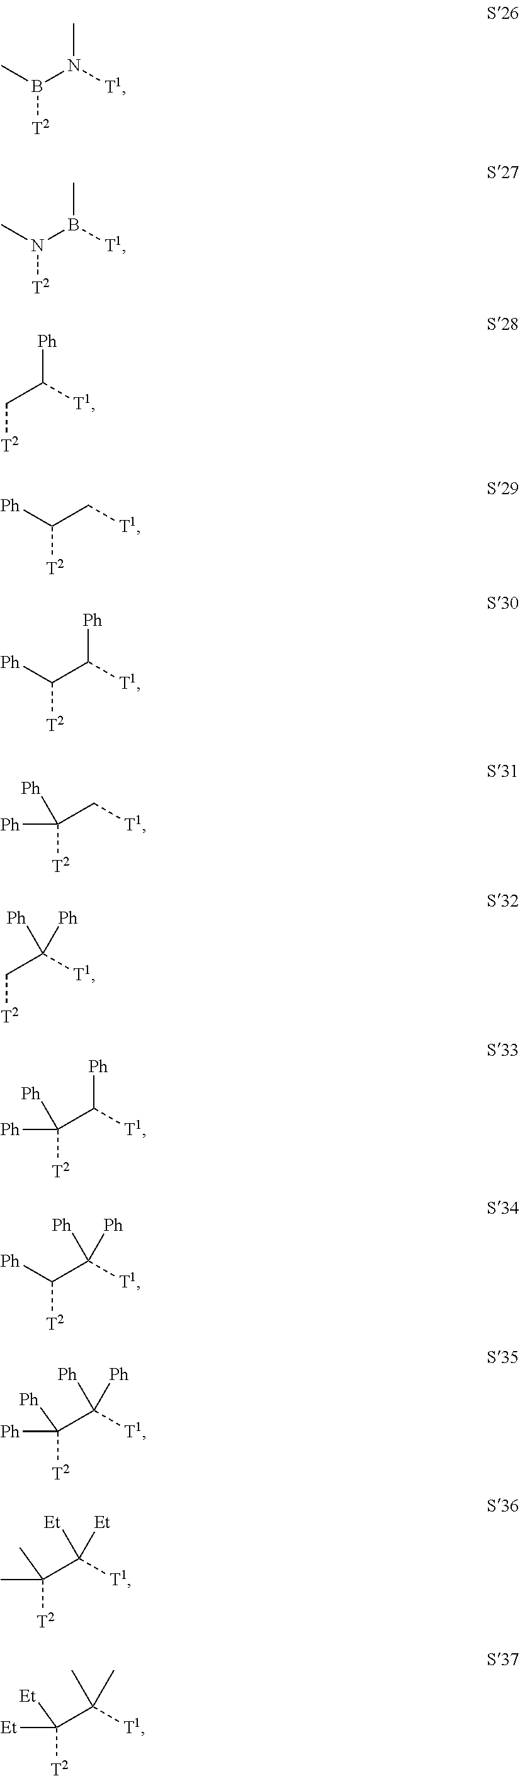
B(N([T1])C)([T2])C.N(B([T1])C)([T2])C.C(C([T1])[Ph])[T2].C(C[T1])([T2])[Ph].C(C([T1])[Ph])([T2])[Ph].C(C[T1])([T2])([Ph])[Ph].C(C([T1])([Ph])[Ph])[T2].C(C([T1])[Ph])([T2])([Ph])[Ph].C(C([T1])([Ph])[Ph])([T2])[Ph].C(C([T1])([Ph])[Ph])([T2])([Ph])[Ph].C(C([T1])([Et])[Et])([T2])(C)C.C(C([T1])(C)C)([T2])([Et])[Et]
